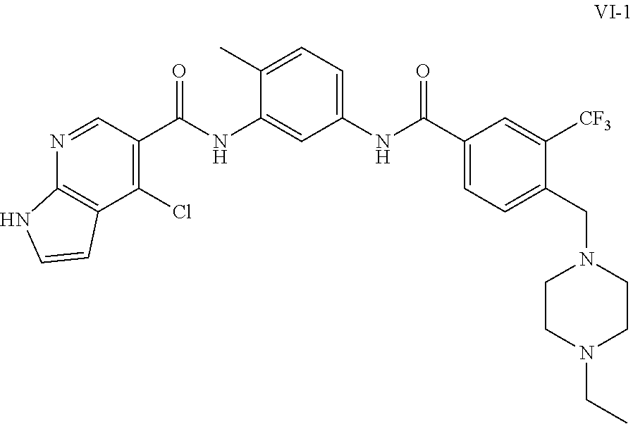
ClC1=C(C(NC2=CC(NC(C3=CC=C(CN4CCN(CC)CC4)C([CF3])=C3)=O)=CC=C2C)=O)C=NC2=C1C=CN2
